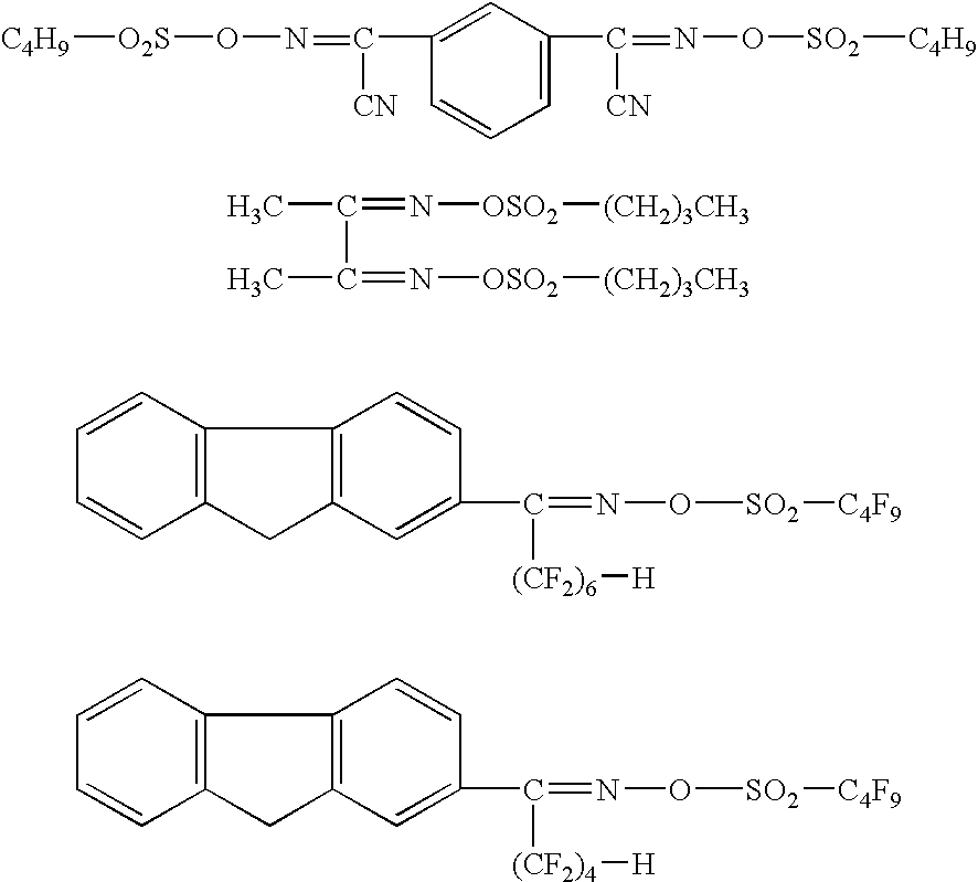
CC(=N[OSO2][(CH2)3CH3])C(C)=N[OSO2][(CH2)3CH3].C12=C(C=CC=C1)C1=C(C2)C=C(C(=NO[SO2][C4F9])[(CF2)6][H])C=C1.C12=C(C=CC=C1)C1=C(C2)C=C(C(=NO[SO2][C4F9])[(CF2)4][H])C=C1.[C4H9][O2S]ON=C(C1=CC(C(=NO[SO2][C4H9])[CN])=CC=C1)[CN]
